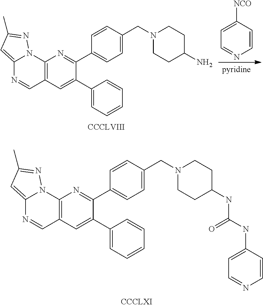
C12=CC(C)=NN1C1=C(C=N2)C=C(C2=CC=CC=C2)C(C2=CC=C(CN3CCC(N)CC3)C=C2)=N1.C1=CC([NCO])=CC=N1.C12=CC(C)=NN1C1=C(C=N2)C=C(C2=CC=CC=C2)C(C2=CC=C(CN3CCC(NC(=O)NC4=CC=NC=C4)CC3)C=C2)=N1
